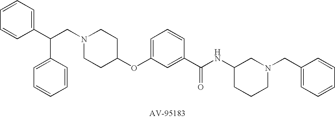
C1(C(C2=CC=CC=C2)CN2CCC(OC3=CC=CC(C(NC4CCCN(CC5=CC=CC=C5)C4)=O)=C3)CC2)=CC=CC=C1
